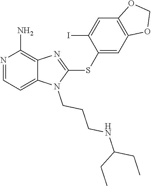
C12=CC=NC(N)=C1N=C(SC1=CC3=C(C=C1I)OCO3)N2CCCNC(CC)CC
